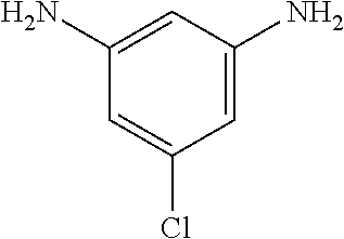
C1=C(N)C=C(N)C=C1Cl
